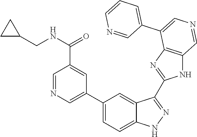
N(C(=O)C1=CC(C2=CC=C3C(=C2)C(C2=NC4=C(N2)C=NC=C4C2=CC=CN=C2)=NN3)=CN=C1)CC1CC1
